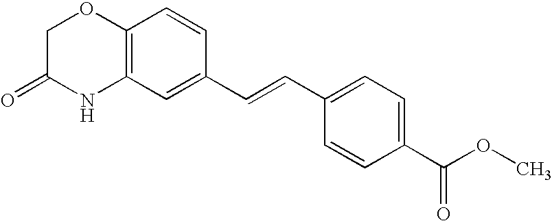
C12=C(C=C(C=CC3=CC=C(C(OC)=O)C=C3)C=C1)NC(=O)CO2
